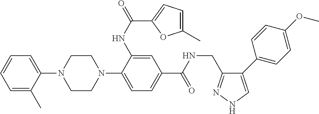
C1=C(C)C(N2CCN(C3=CC=C(C(NCC4=NNC=C4C4=CC=C(OC)C=C4)=O)C=C3NC(=O)C3=CC=C(C)O3)CC2)=CC=C1
